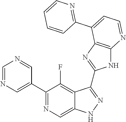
C1=NC=C(C2=NC=C3C(=C2F)C(C2=NC4=C(N2)N=CC=C4C2=NC=CC=C2)=NN3)C=N1
